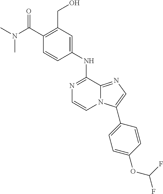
C1(C(=O)N(C)C)=C(CO)C=C(NC2=NC=CN3C2=NC=C3C2=CC=C(OC(F)F)C=C2)C=C1
